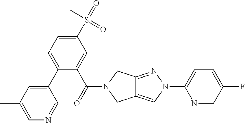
C1(C(=O)N2CC3=NN(C4=CC=C(F)C=N4)C=C3C2)=CC(S(=O)(=O)C)=CC=C1C1=CC(C)=CN=C1
